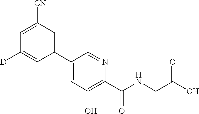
C1(C2=CC(O)=C(C(NCC(O)=O)=O)N=C2)=CC([CN])=CC([D])=C1
